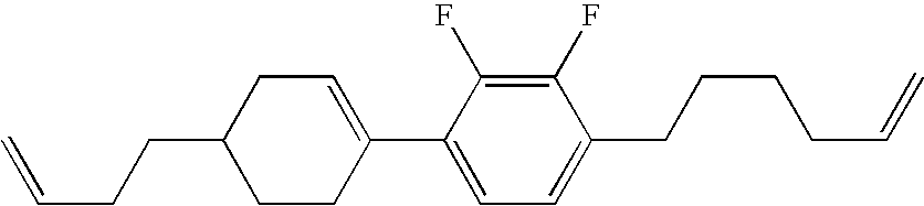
C1(F)=C(F)C(C2=CCC(CCC=C)CC2)=CC=C1CCCCC=C
